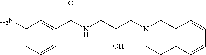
NC1=CC=CC(C(NCC(CN2CCC3=C(C2)C=CC=C3)O)=O)=C1C
